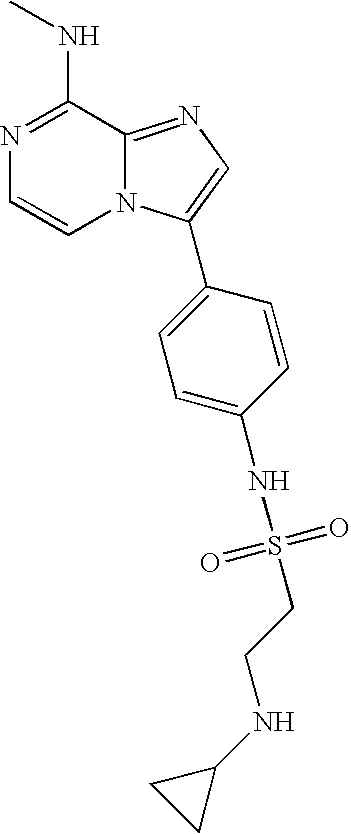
N1=C(NC)C2=NC=C(C3=CC=C(NS(=O)(=O)CCNC4CC4)C=C3)N2C=C1
